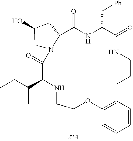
C1N2C(CC1O)C(=O)NC(C[Ph])C(=O)NCCCC1=C(C=CC=C1)OCCNC(C(CC)C)C2=O
